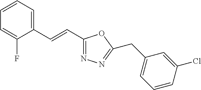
C1=CC=C(C=CC2=NN=C(CC3=CC=CC(Cl)=C3)O2)C(F)=C1
